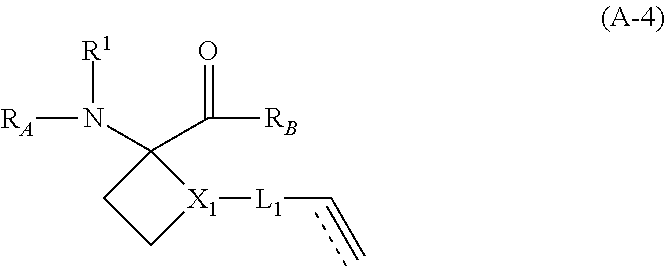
[RA]N(C1(C([RB])=O)CC[X1]1[L1]C=C)[R1]
